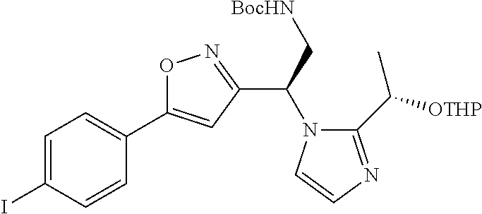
C1=C(I)C=CC(C2=CC(C(N3C(C([OTHP])C)=NC=C3)C[BocHN])=NO2)=C1
